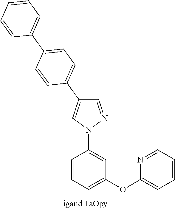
C1=NN(C2=CC(OC3=CC=CC=N3)=CC=C2)C=C1C1=CC=C(C2=CC=CC=C2)C=C1
